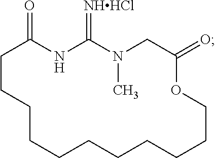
C1CCCCCCCCCCOC(=O)CN(C)C(=[NHHCl])NC1=O
